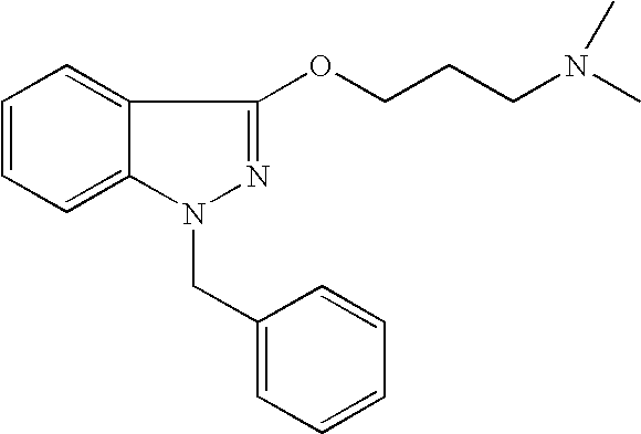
C1=CC=C2C(=C1)C(OCCCN(C)C)=NN2CC1=CC=CC=C1
